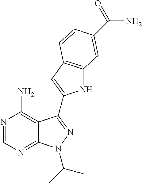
N1=CN=C2C(=C1N)C(C1=CC3=C(N1)C=C(C(N)=O)C=C3)=NN2C(C)C
